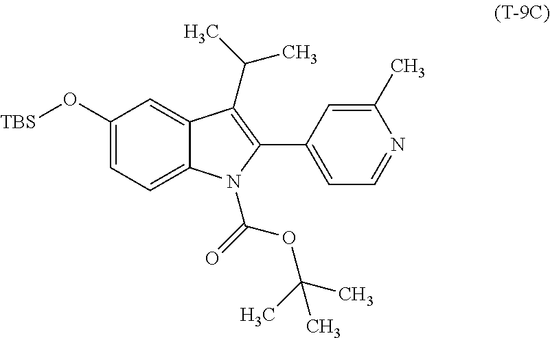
C1(O[TBS])=CC=C2C(=C1)C(C(C)C)=C(C1=CC=NC(C)=C1)N2C(=O)OC(C)(C)C
